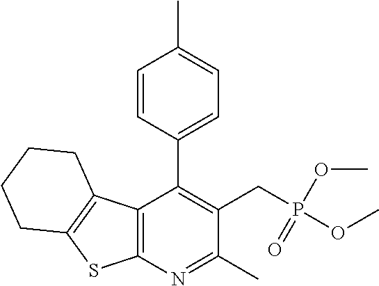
C12=C(N=C(C)C(CP(OC)(=O)OC)=C1C1=CC=C(C)C=C1)SC1=C2CCCC1
